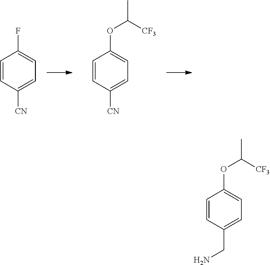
C1=CC([CN])=CC=C1F.C1=CC([CN])=CC=C1OC([CF3])C.C1=CC(CN)=CC=C1OC([CF3])C
